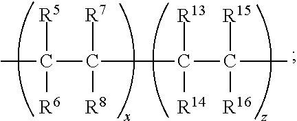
CC(C([R7])([R8])C(C(C)([R15])[R16])([R13])[R14])([R5])[R6]
